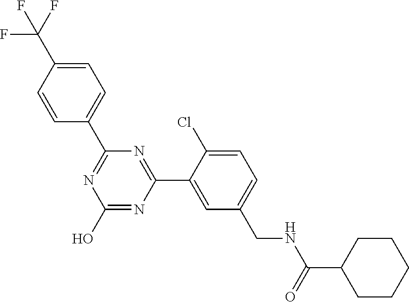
OC1=NC(C2=CC(CNC(C3CCCCC3)=O)=CC=C2Cl)=NC(C2=CC=C(C(F)(F)F)C=C2)=N1
